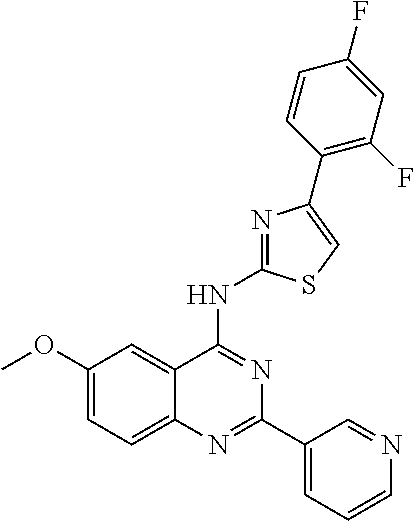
C1(OC)=CC=C2C(=C1)C(NC1=NC(C3=C(F)C=C(F)C=C3)=CS1)=NC(C1=CC=CN=C1)=N2
